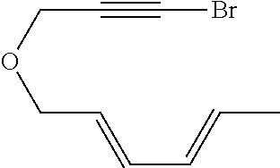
C(OCC=CC=CC)C#CBr
